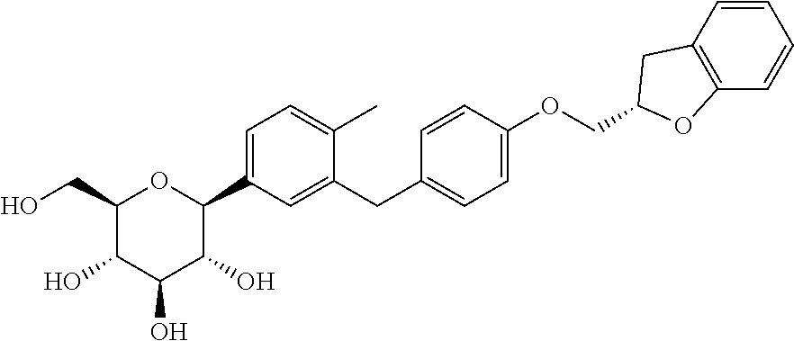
C1(CO)C(O)C(O)C(O)C(C2=CC=C(C)C(CC3=CC=C(OCC4CC5=C(O4)C=CC=C5)C=C3)=C2)O1
